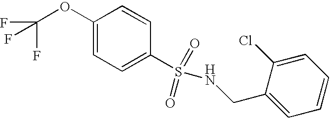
C1(OC(F)(F)F)=CC=C(S(=O)(=O)NCC2=CC=CC=C2Cl)C=C1
